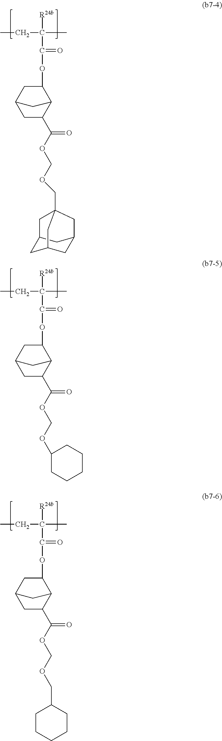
[R24b]C(C(OC1CC2CC(C(OCOCC34CC5CC(CC(C5)C3)C4)=O)C1C2)=O)(C)CC.[R24b]C(C(OC1CC2CC(C(OCOC3CCCCC3)=O)C1C2)=O)(C)CC.[R24b]C(C(OC1CC2CC(C(OCOCC3CCCCC3)=O)C1C2)=O)(C)CC
